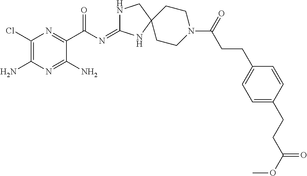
C1(Cl)=C(N)N=C(N)C(C(N=C2NCC3(N2)CCN(C(=O)CCC2=CC=C(CCC(OC)=O)C=C2)CC3)=O)=N1
